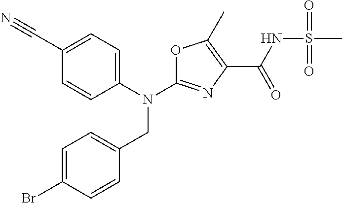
C1(C#N)=CC=C(N(C2=NC(C(NS(C)(=O)=O)=O)=C(C)O2)CC2=CC=C(Br)C=C2)C=C1
